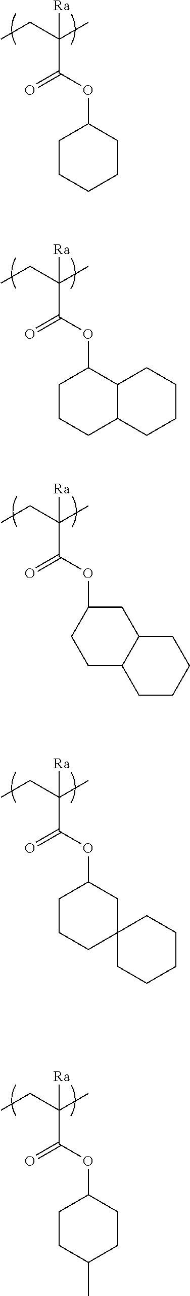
CCC(C)(C(=O)OC1CCCCC1)[Ra].CCC(C)(C(=O)OC1CCCC2C1CCCC2)[Ra].CCC(C)(C(=O)OC1CC2C(CC1)CCCC2)[Ra].CCC(C)(C(=O)OC1CCCC2(C1)CCCCC2)[Ra].CCC(C)(C(=O)OC1CCC(C)CC1)[Ra]
